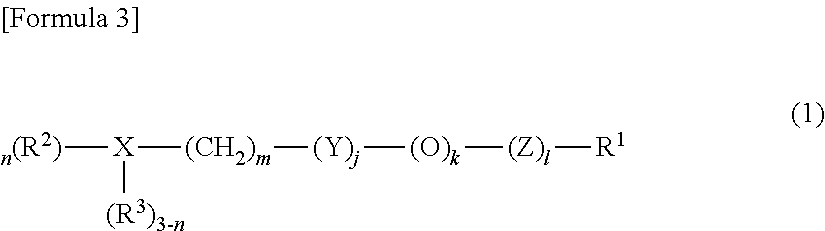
[n(R2)][X]([(CH2)m][(Y)j][(O)k][(Z)l][R1])[(R3)3-n]
